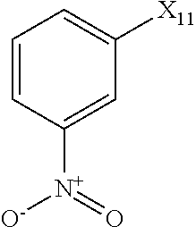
C1=CC([N+]([O-])=O)=CC([X11])=C1
